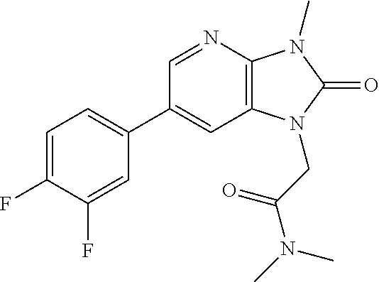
C1(C2=CC=C(F)C(F)=C2)=CC2=C(N=C1)N(C)C(=O)N2CC(N(C)C)=O
